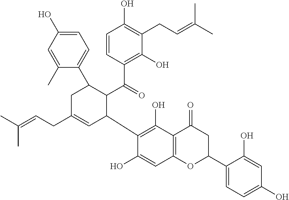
C1(C)=CC(O)=CC=C1C1CC(CC=C(C)C)=CC(C2=C(O)C3=C(C=C2O)OC(C2=CC=C(O)C=C2O)CC3=O)C1C(C1=C(O)C(CC=C(C)C)=C(O)C=C1)=O
